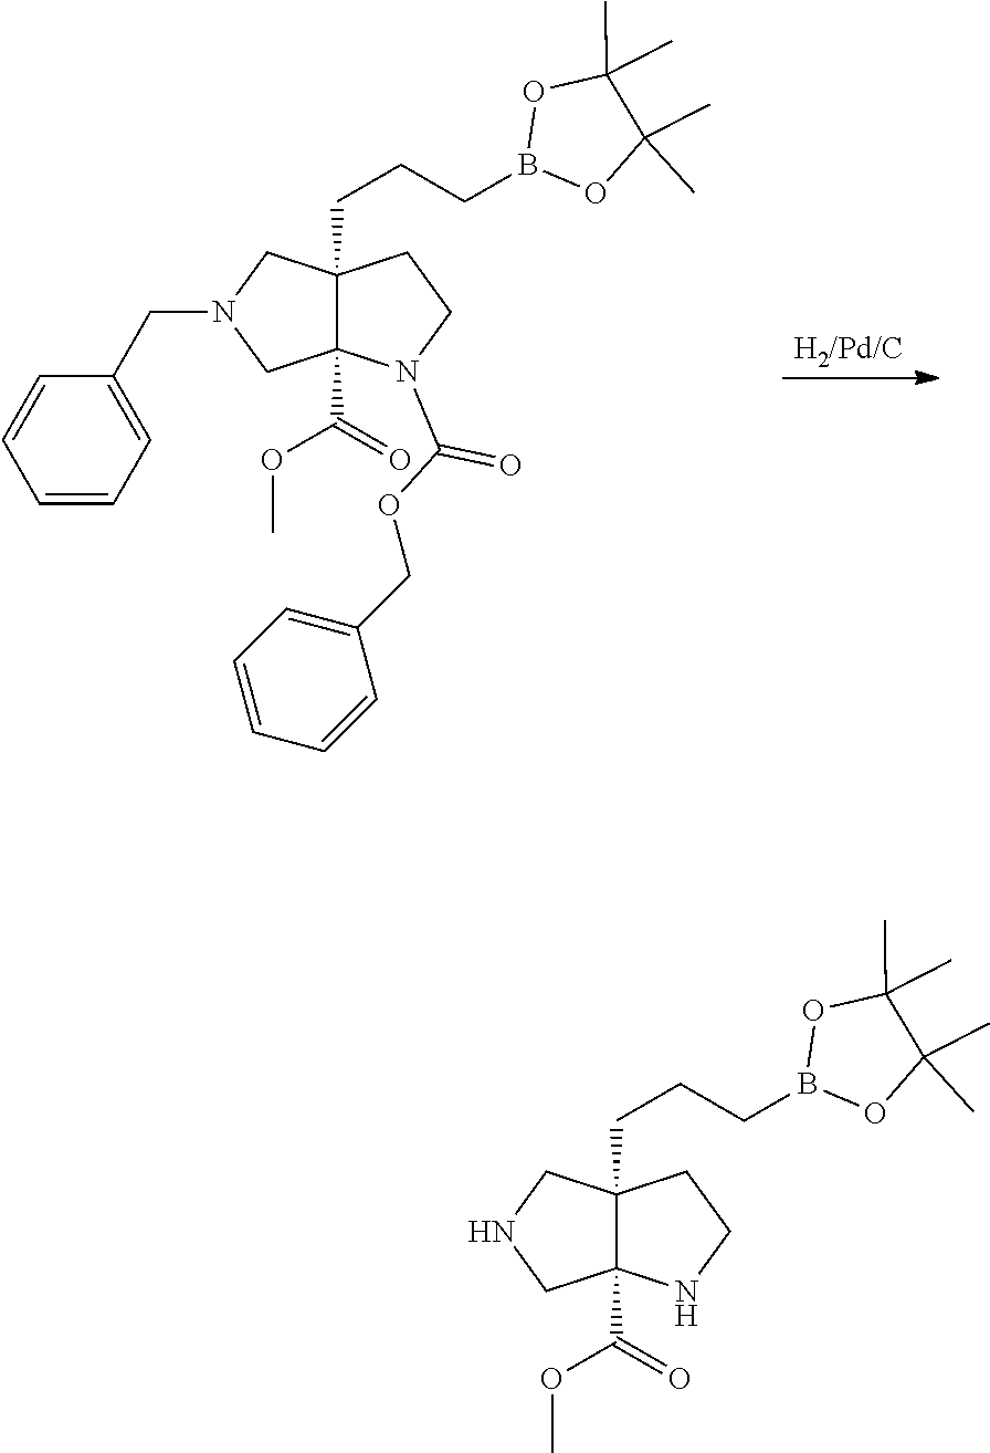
[H2/Pd/C].C12(CCCB3OC(C)(C)C(C)(C)O3)C(C(=O)OC)(N(C(OCC3=CC=CC=C3)=O)CC1)CN(CC1=CC=CC=C1)C2.C12(CCCB3OC(C)(C)C(C)(C)O3)C(C(=O)OC)(NCC1)CNC2
